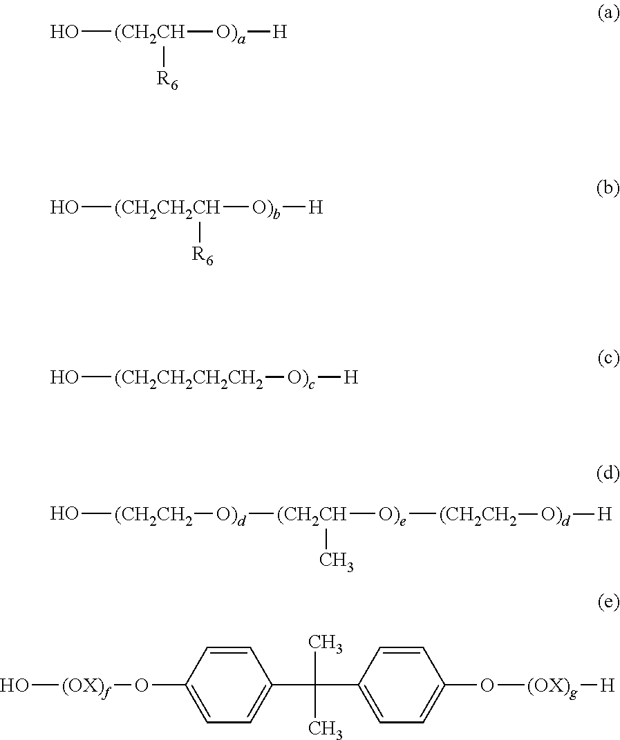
O[(CH2CH]([O)a][H])[R6].O[(CH2CH2CH]([O)b][H])[R6].O[(CH2CH2CH2CH2][O)c][H].O[(CH2CH2][O)d][(CH2CH]([O)e][(CH2CH2][O)d][H])C.O[(OX)f]OC1=CC=C(C(C2=CC=C(O[(OX)g][H])C=C2)(C)C)C=C1
